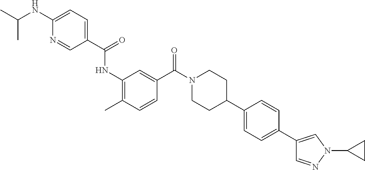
CC1=C(NC(=O)C2=CC=C(NC(C)C)N=C2)C=C(C(N2CCC(C3=CC=C(C4=CN(C5CC5)N=C4)C=C3)CC2)=O)C=C1
